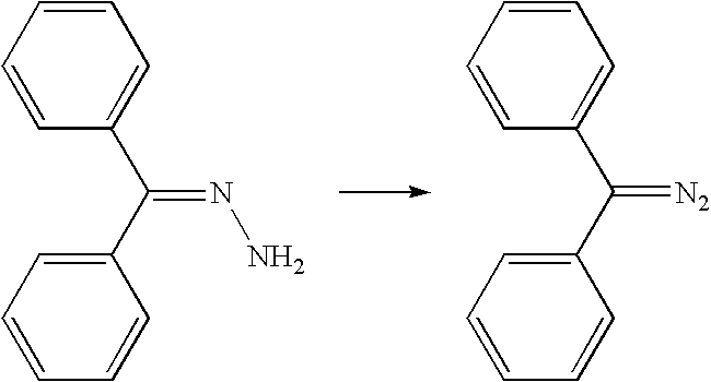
C1=CC(C(C2=CC=CC=C2)=NN)=CC=C1.C1=CC(C(C2=CC=CC=C2)=[N2])=CC=C1
